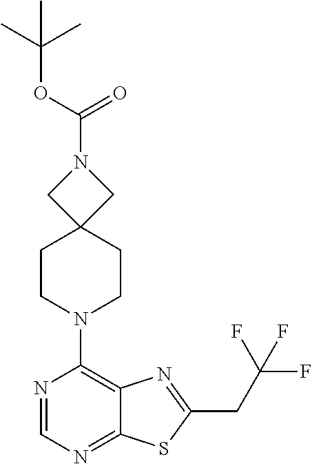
N1=CN=C2C(=C1N1CCC3(CC1)CN(C(OC(C)(C)C)=O)C3)N=C(CC(F)(F)F)S2
